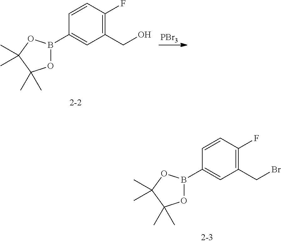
C1(CO)=C(F)C=CC(B2OC(C)(C)C(C)(C)O2)=C1.[PBr3].C1(CBr)=C(F)C=CC(B2OC(C)(C)C(C)(C)O2)=C1
